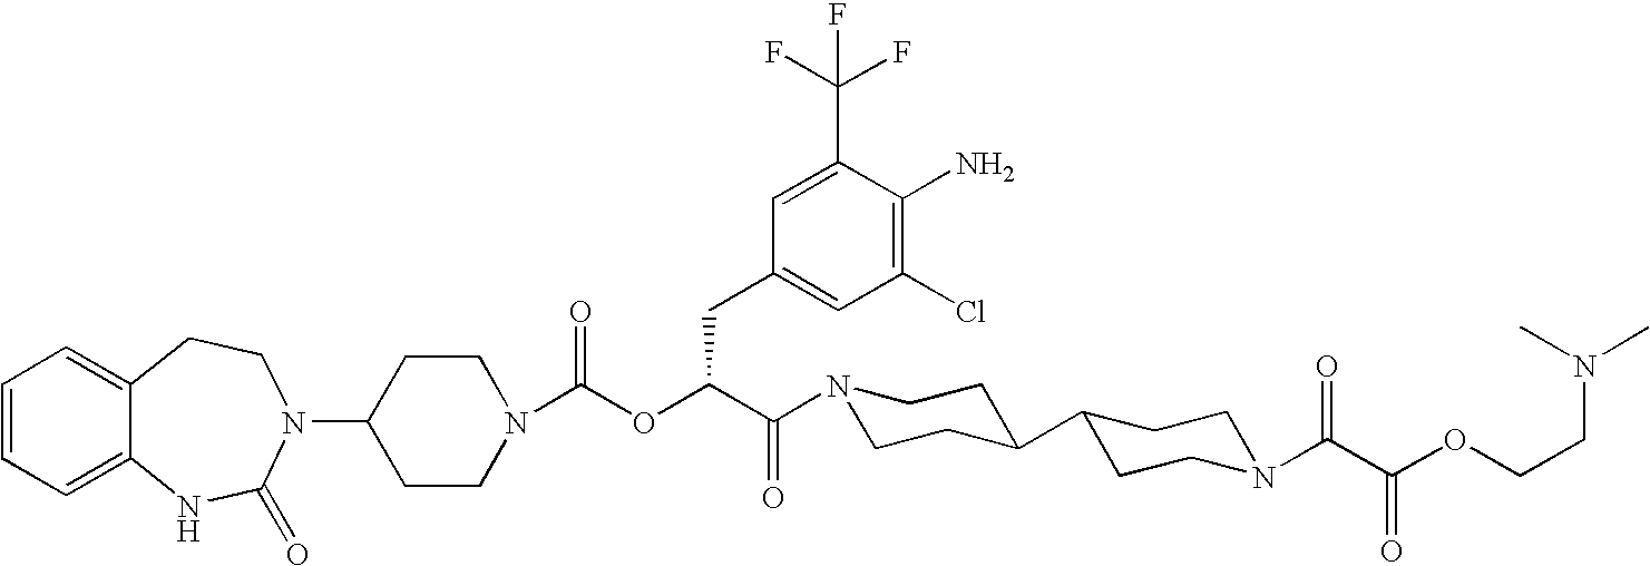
C12=CC=CC=C1NC(=O)N(C1CCN(C(OC(C(=O)N3CCC(C4CCN(C(C(OCCN(C)C)=O)=O)CC4)CC3)CC3=CC(Cl)=C(N)C(C(F)(F)F)=C3)=O)CC1)CC2
